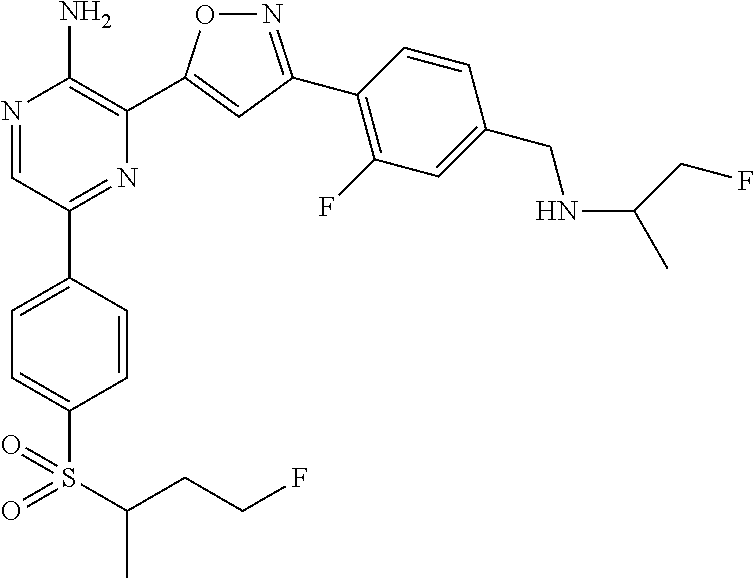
N1=C(C2=C(F)C=C(CNC(CF)C)C=C2)C=C(C2=C(N)N=CC(C3=CC=C(S(=O)(=O)C(CCF)C)C=C3)=N2)O1
